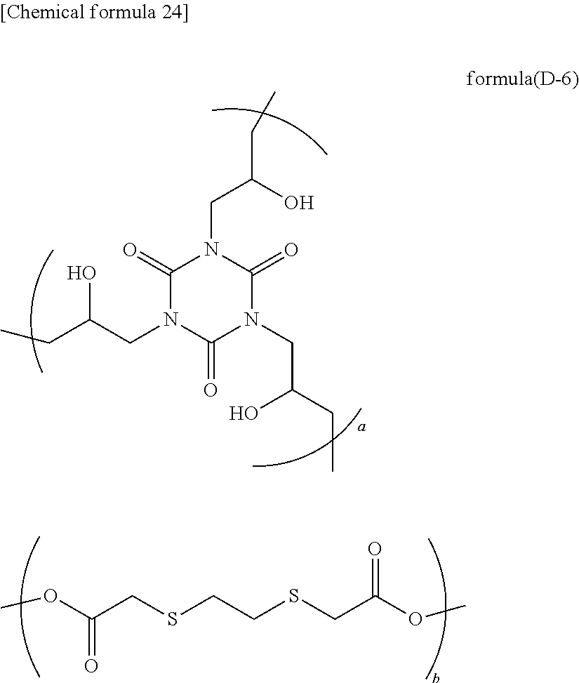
C1(=O)N(CC(CC)O)C(=O)N(CC(CC)O)C(=O)N1CC(O)CC.COC(CSCCSCC(OC)=O)=O
